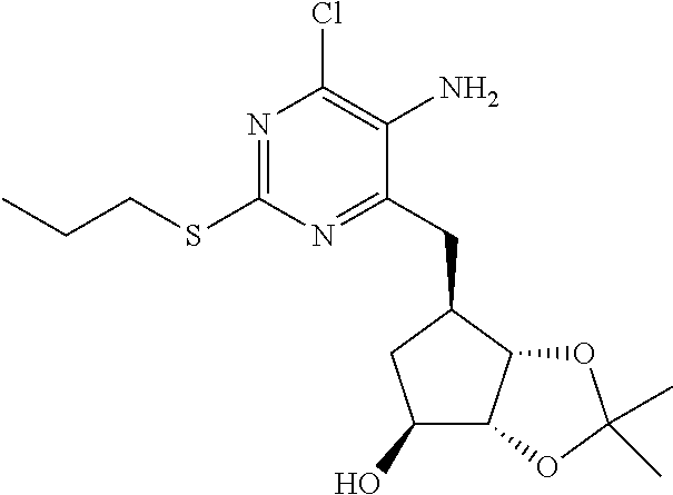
C1(O)C2C(C(CC3=NC(SCCC)=NC(Cl)=C3N)C1)OC(C)(C)O2
